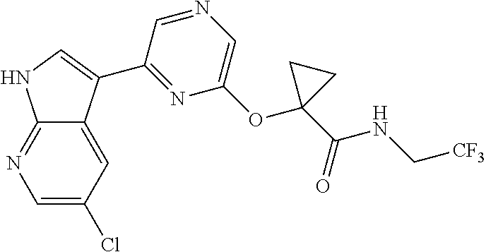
C1=C(Cl)C=C2C(=N1)NC=C2C1=NC(OC2(C(NC[CF3])=O)CC2)=CN=C1
